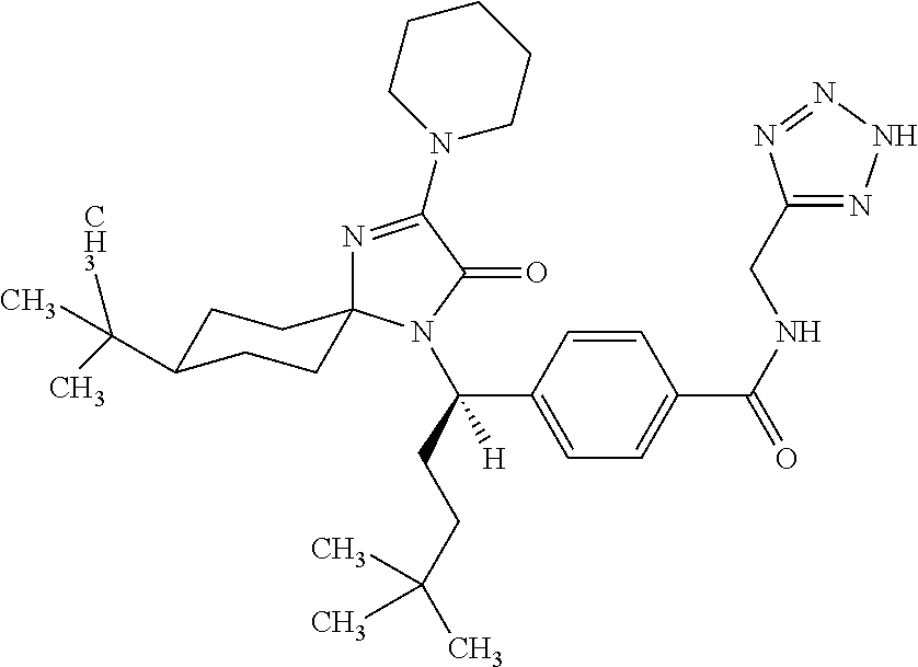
N1=C(N2CCCCC2)C(=O)N(C(CCC(C)(C)C)(C2=CC=C(C(NCC3=NNN=N3)=O)C=C2)[H])C12CCC(C([CH3])(C)C)CC2
